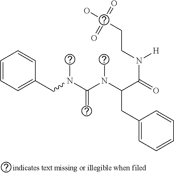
N(CC1=CC=CC=C1)(C(N(C(C(=O)N([H])CCC(O)(=O)=O)CC1=CC=CC=C1)C)=C)C
